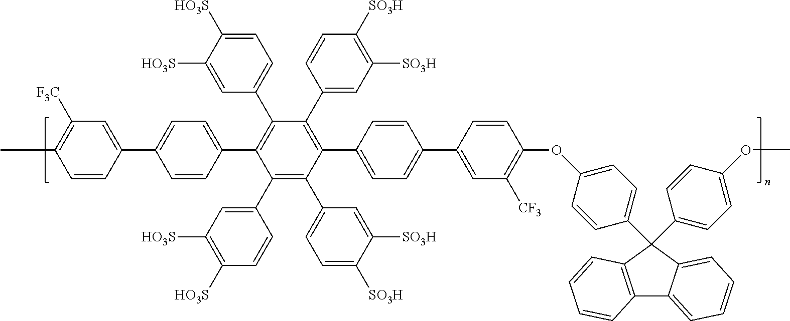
C1(C2=CC([HO3S])=C([HO3S])C=C2)=C(C2=CC=C([SO3H])C([SO3H])=C2)C(C2=CC=C(C3=CC([CF3])=C(OC4=CC=C(C5(C6=CC=C(OC)C=C6)C6=CC=CC=C6C6=C5C=CC=C6)C=C4)C=C3)C=C2)=C(C2=CC([SO3H])=C([SO3H])C=C2)C(C2=CC=C([HO3S])C([HO3S])=C2)=C1C1=CC=C(C2=CC([F3C])=C(C)C=C2)C=C1
